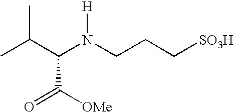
CC(C(N(CCC[SO3H])[H])C([OMe])=O)C
